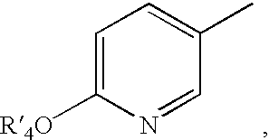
C1=C([R4O])N=CC(C)=C1
